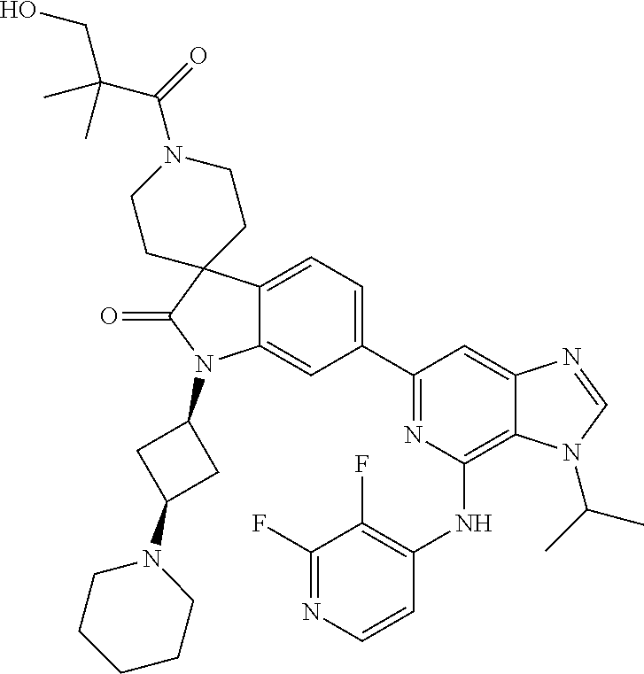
C12=CC=C(C3=NC(NC4=C(F)C(F)=NC=C4)=C4C(=C3)N=CN4C(C)C)C=C1N(C1CC(N3CCCCC3)C1)C(=O)C21CCN(C(=O)C(CO)(C)C)CC1
